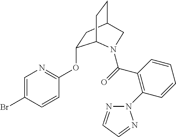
C1=C(Br)C=CC(OC2CC3CCC2N(C(=O)C2=C(N4N=CC=N4)C=CC=C2)C3)=N1
